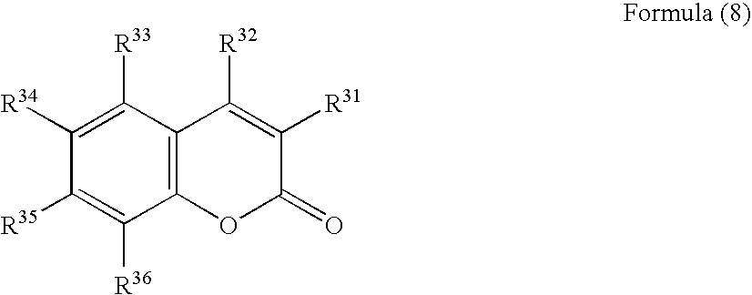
C1([R33])=C([R34])C([R35])=C([R36])C2=C1C([R32])=C([R31])C(=O)O2
